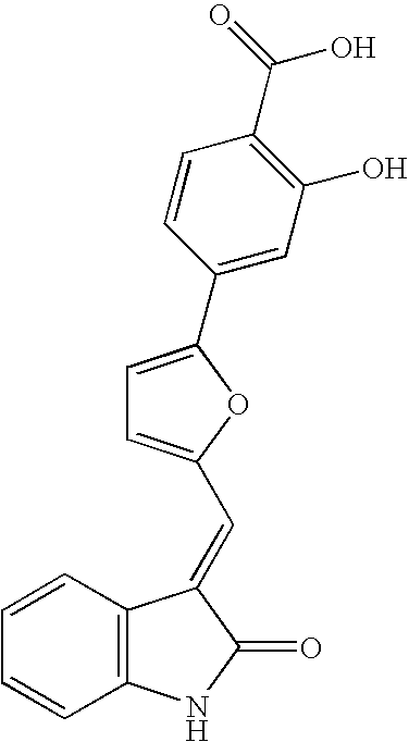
C1=CC2=C(C=C1)NC(=O)C2=CC1=CC=C(C2=CC(O)=C(C(=O)O)C=C2)O1
